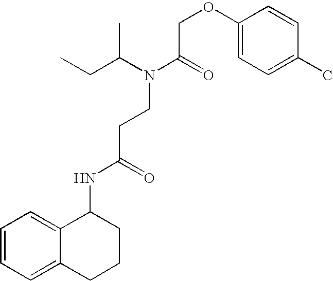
C(OC1=CC=C(C)C=C1)C(=O)N(C(CC)C)CCC(NC1C2=CC=CC=C2CCC1)=O
